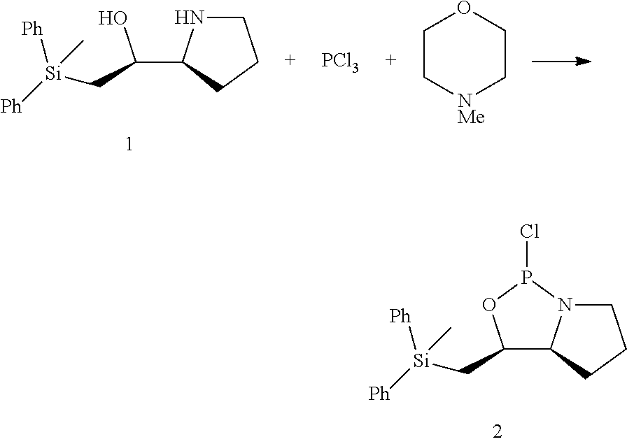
C1(C[Si]([Ph])([Ph])C)C2N(P(Cl)O1)CCC2.C(C1NCCC1)(O)C[Si]([Ph])([Ph])C.[PCl3].C1C[NMe]CCO1
